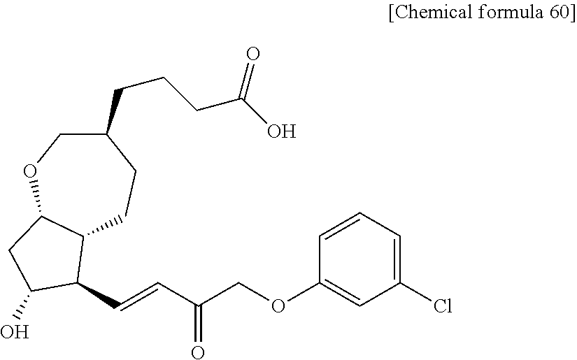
C1(CCCC(O)=O)COC2C(CC1)C(C=CC(COC1=CC(Cl)=CC=C1)=O)C(O)C2
